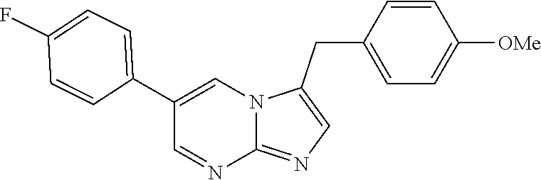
C1(C2=CC=C(F)C=C2)=CN2C(=NC=C2CC2=CC=C([OMe])C=C2)N=C1
